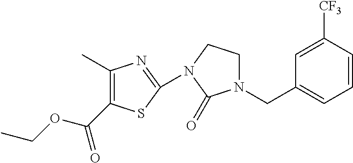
C1(C)=C(C(OCC)=O)SC(N2C(=O)N(CC3=CC=CC([CF3])=C3)CC2)=N1
